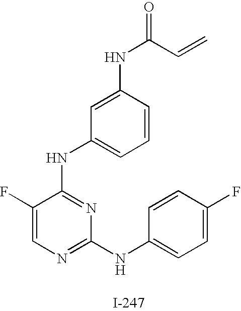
N(C1=NC(NC2=CC=C(F)C=C2)=NC=C1F)C1=CC=CC(NC(=O)C=C)=C1
